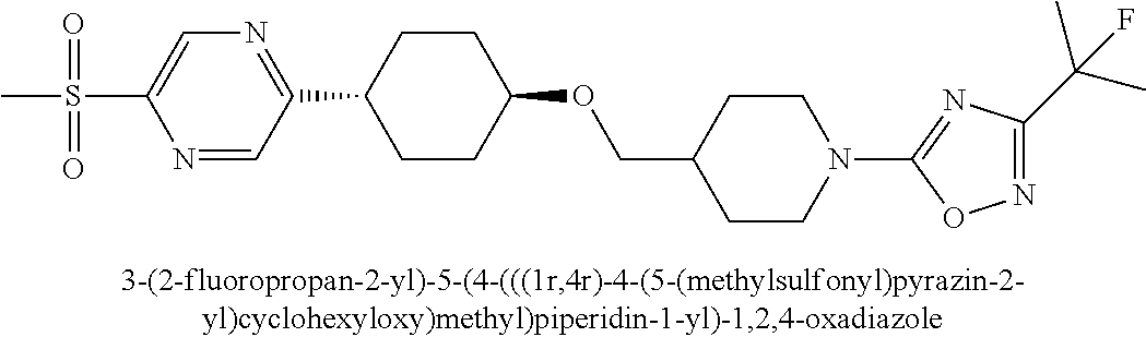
S(C1=CN=C(C2CCC(OCC3CCN(C4=NC(C(C)(C)F)=NO4)CC3)CC2)C=N1)(=O)(=O)C
